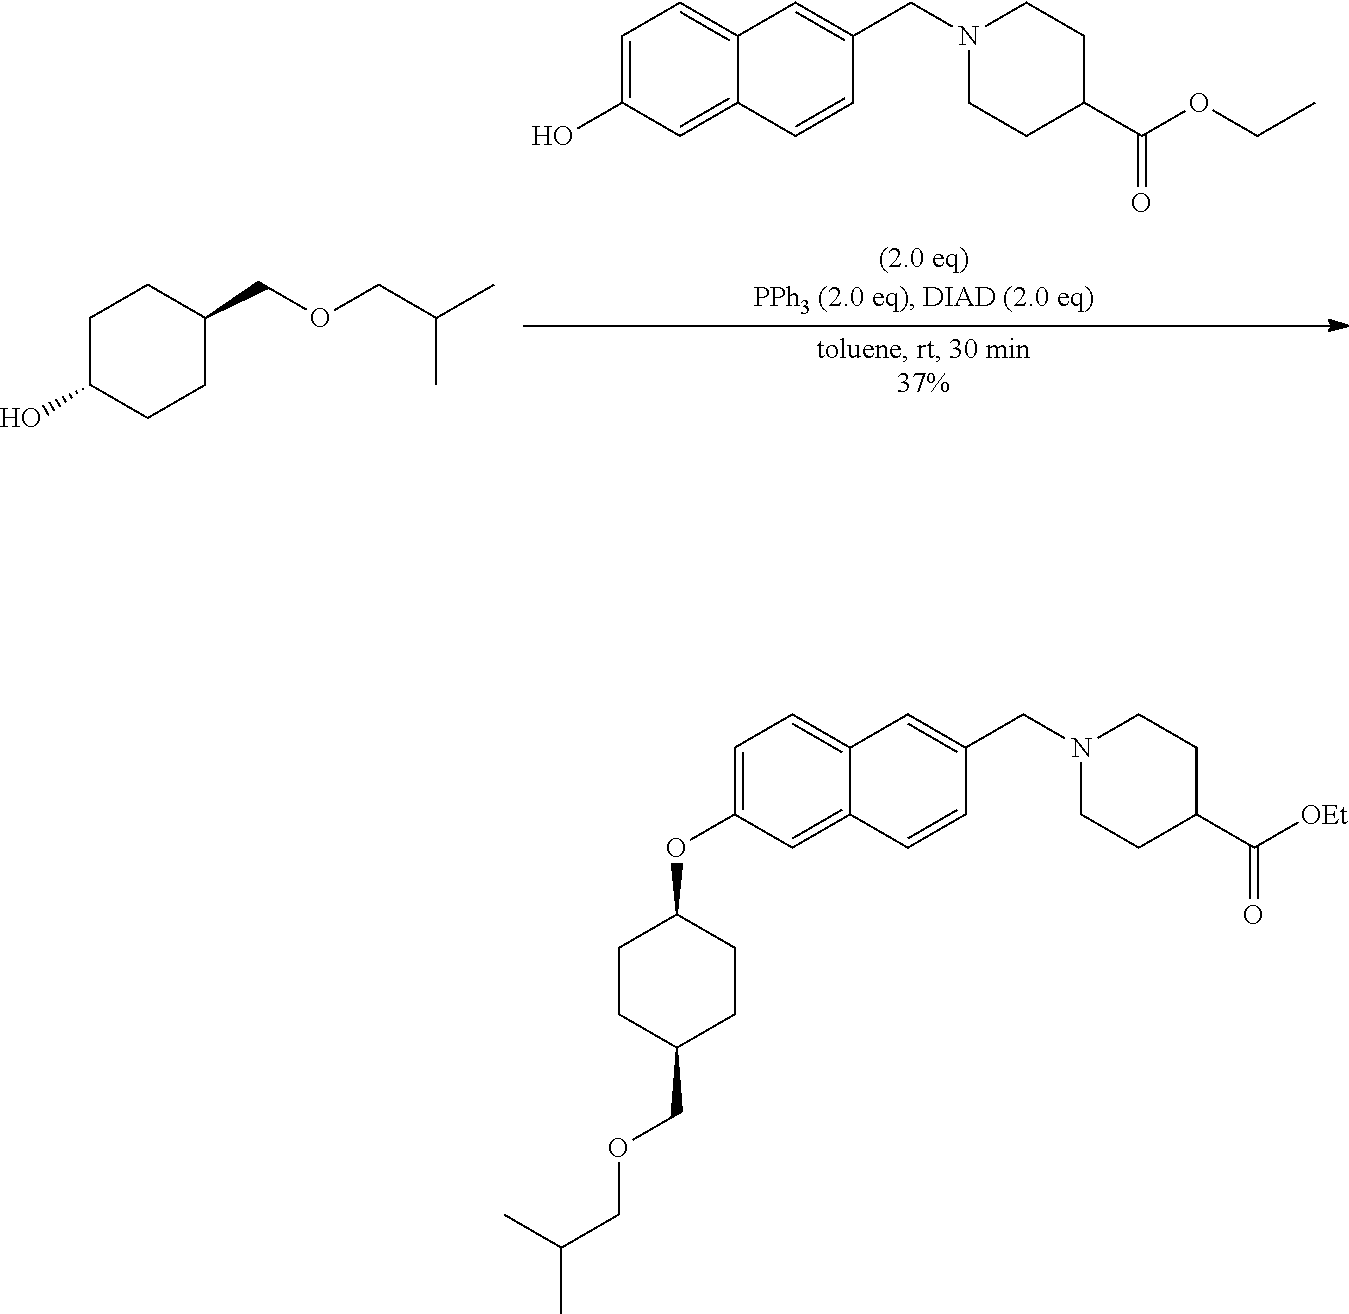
C1=C(O)C=C2C(=C1)C=C(CN1CCC(C(OCC)=O)CC1)C=C2.C1C(O)CCC(COCC(C)C)C1.C1=C(OC2CCC(COCC(C)C)CC2)C=C2C(=C1)C=C(CN1CCC(C([OEt])=O)CC1)C=C2
